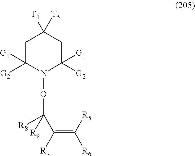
C1C([G1])([G2])N(OC(C([R7])=C([R5])[R6])([R8])[R9])C([G1])([G2])CC1([T4])[T5]
